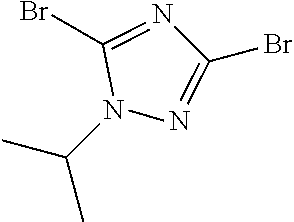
CC(N1N=C(Br)N=C1Br)C
